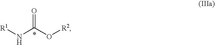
[R1]NC(O[R2])=O
